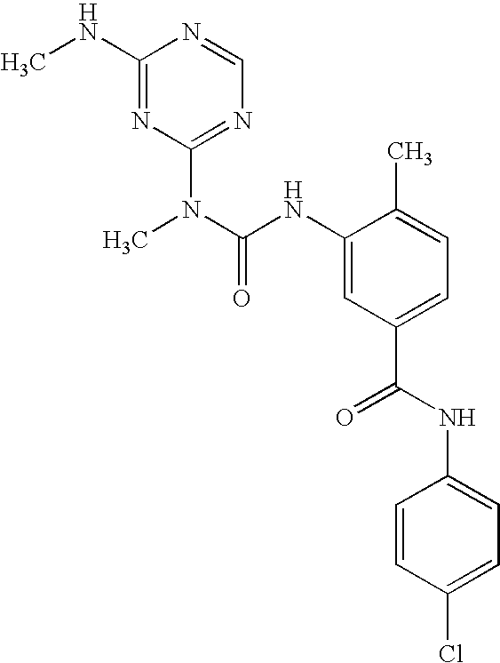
C1(NC)=NC(N(C)C(NC2=CC(C(=O)NC3=CC=C(Cl)C=C3)=CC=C2C)=O)=NC=N1
